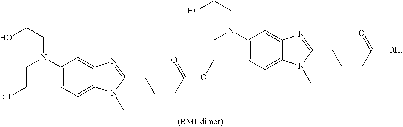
C1(N(CCCl)CCO)=CC=C2C(=C1)N=C(CCCC(OCCN(CCO)C1=CC=C3C(=C1)N=C(CCCC([OH])=O)N3C)=O)N2C
